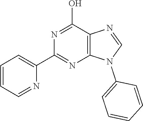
C12=C(C(O)=NC(C3=CC=CC=N3)=N1)N=CN2C1=CC=CC=C1
